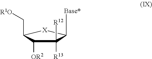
[X]1C(C[R1O])C([OR2])C([R12])([R13])C1[Base*]
